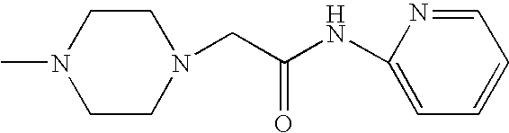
N1(C)CCN(CC(NC2=CC=CC=N2)=O)CC1
